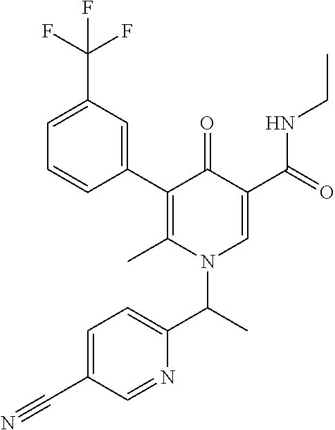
C1=C(C(F)(F)F)C=C(C2=C(C)N(C(C3=CC=C(C#N)C=N3)C)C=C(C(NCC)=O)C2=O)C=C1
